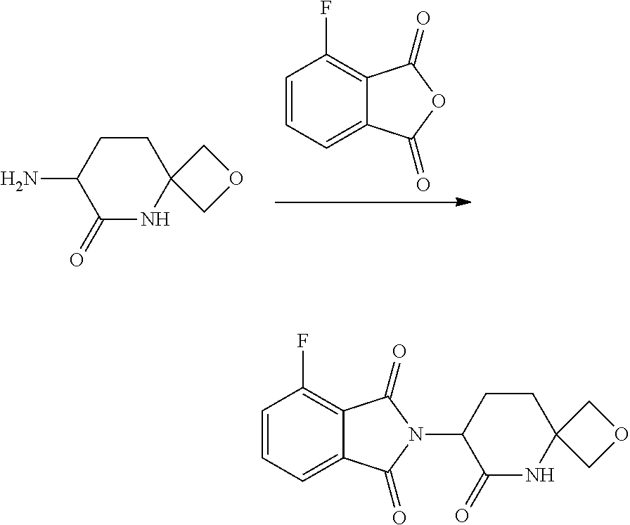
C12=CC=CC(F)=C1C(=O)N(C1C(=O)NC3(CC1)COC3)C2=O.C1=CC=C2C(=C1F)C(=O)OC2=O.NC1C(=O)NC2(CC1)COC2
